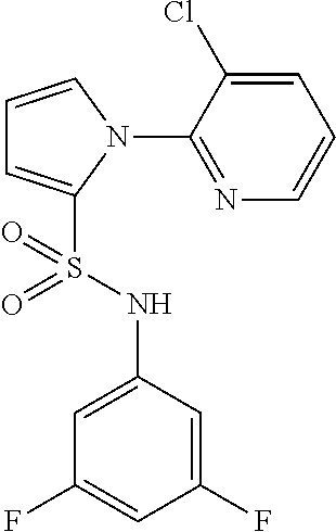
C1=CN(C2=NC=CC=C2Cl)C(S(NC2=CC(F)=CC(F)=C2)(=O)=O)=C1
